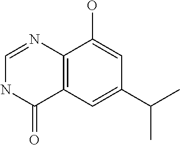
C12=C(C=C(C(C)C)C=C1O)C(=O)NC=N2
